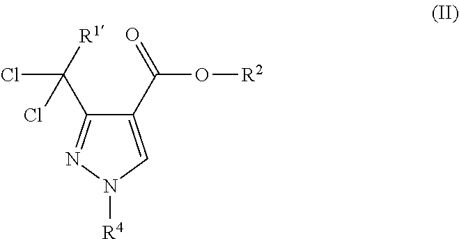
C1(C(O[R2])=O)=CN([R4])N=C1C(Cl)([R1])Cl
